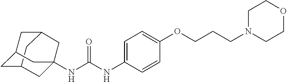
C12CC3CC(C1)CC(NC(NC1=CC=C(OCCCN4CCOCC4)C=C1)=O)(C3)C2
